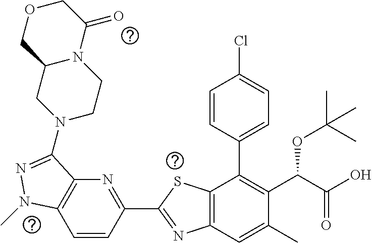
C1=CC(C2=NC3=C(S2)C(C2=CC=C(Cl)C=C2)=C(C(C(O)=O)OC(C)(C)C)C(C)=C3)=NC2=C1N(C)N=C2N1CCN2C(C1)COCC2=O
